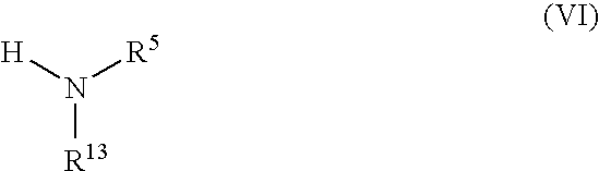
N([R13])([R5])[H]
